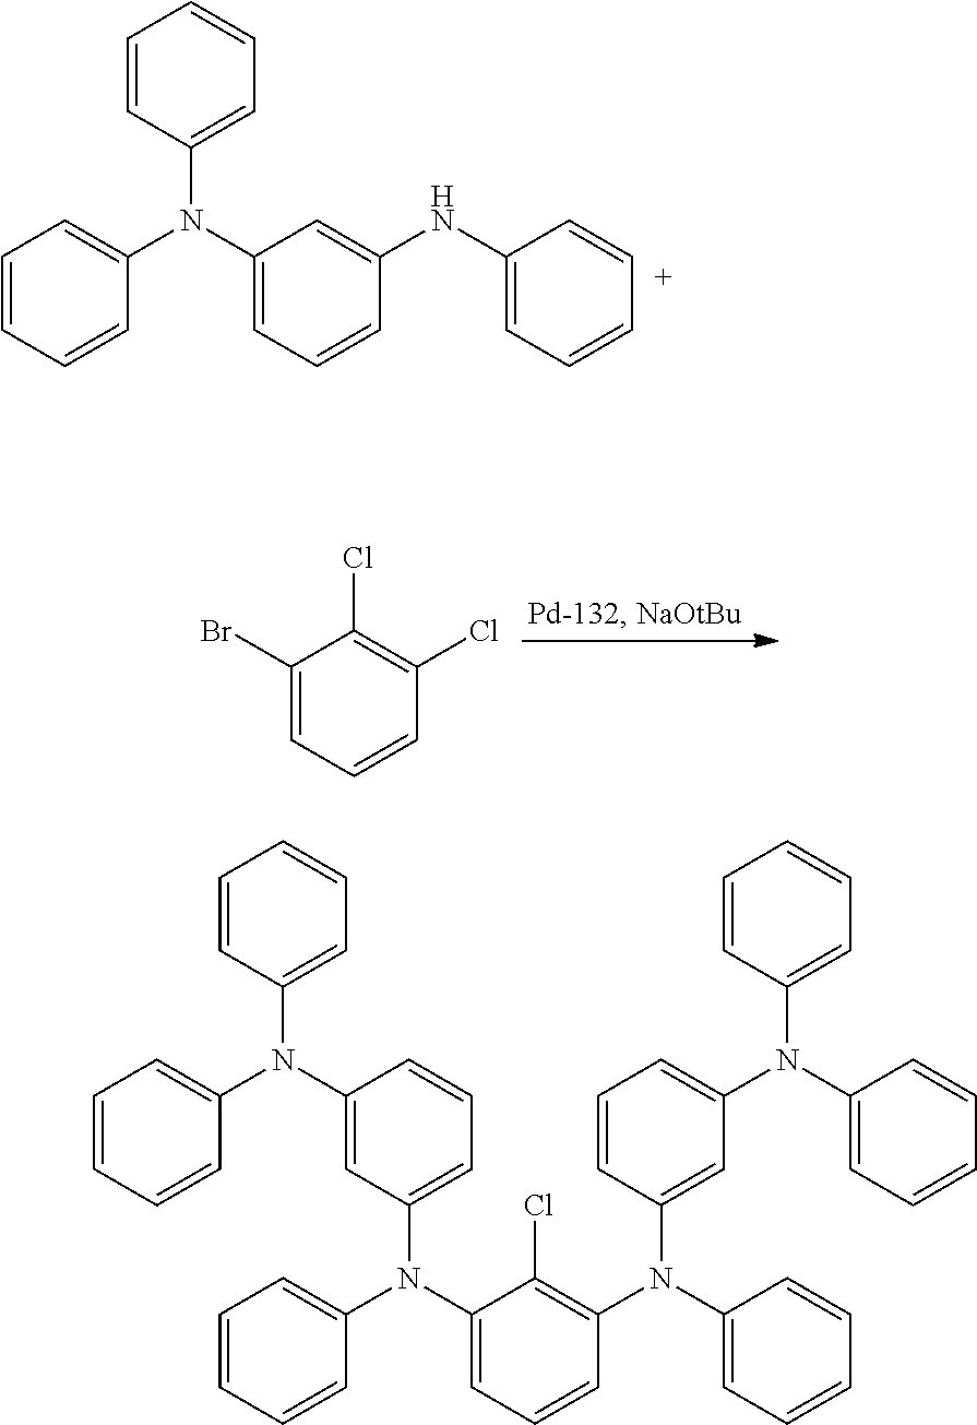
C1=CC=CC(N(C2=CC=CC(NC3=CC=CC=C3)=C2)C2=CC=CC=C2)=C1.C1(Br)=CC=CC(Cl)=C1Cl.C1=CC=CC(N(C2=CC(N(C3=CC=CC=C3)C3=CC=CC(N(C4=CC=CC=C4)C4=CC(N(C5=CC=CC=C5)C5=CC=CC=C5)=CC=C4)=C3Cl)=CC=C2)C2=CC=CC=C2)=C1
